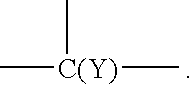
C[C(Y)](C)C
